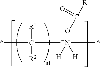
C([N+](*)(C)([H])[H])(*)([R1])[R2].C(=O)([R])[O-]
